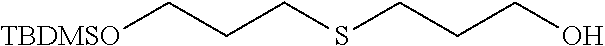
[TBDMSO]CCCSCCCO
